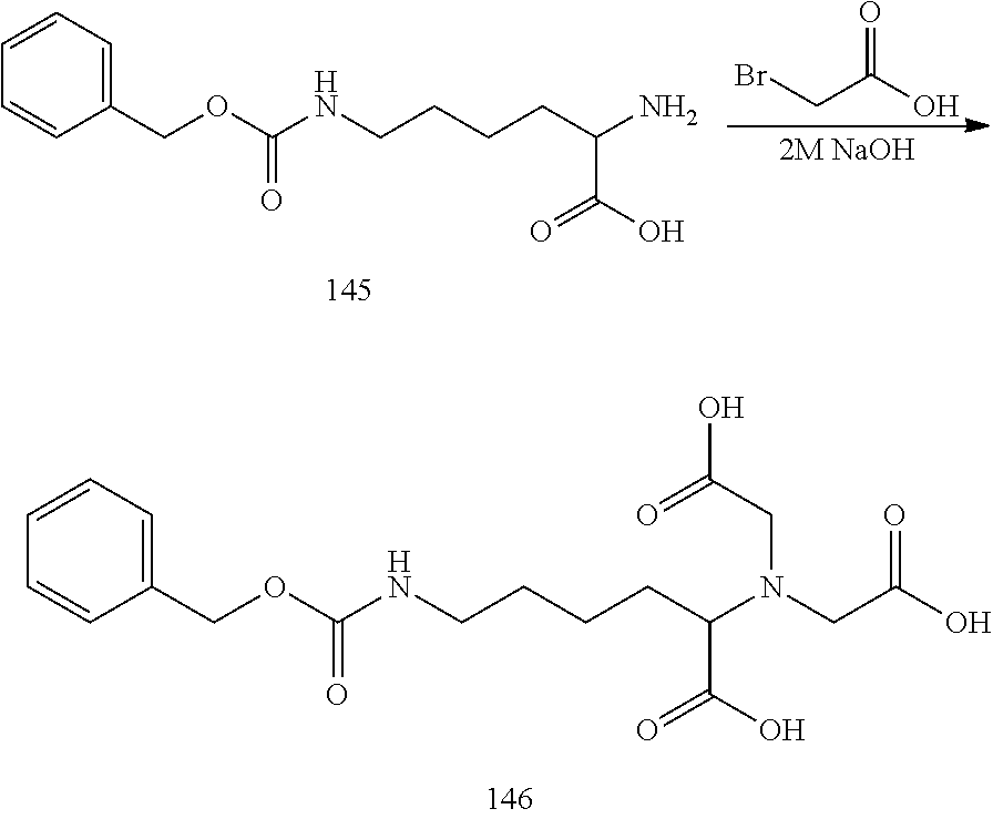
BrCC(O)=O.C1(COC(NCCCCC(N)C(O)=O)=O)=CC=CC=C1.C1(COC(NCCCCC(C(O)=O)N(CC(O)=O)CC(O)=O)=O)=CC=CC=C1
